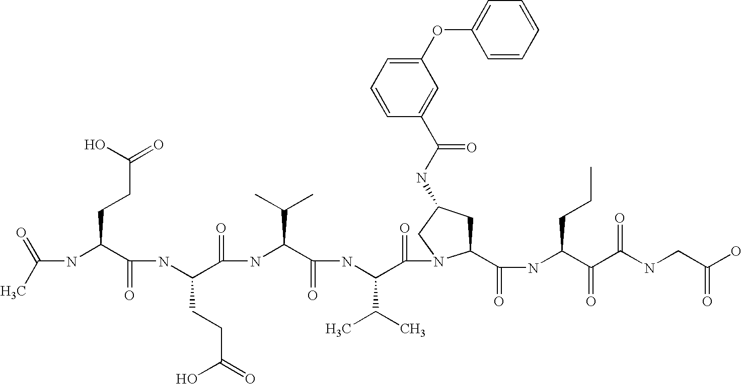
CC(=O)NC(C(NC(C(NC(C(NC(C(=O)N1C(C(NC(C(C(NCC(O)=O)=O)=O)CCC)=O)CC(NC(C2=CC(OC3=CC=CC=C3)=CC=C2)=O)C1)C(C)C)=O)C(C)C)=O)CCC(O)=O)=O)CCC(=O)O
